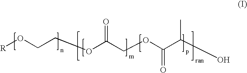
[R]OCCOC(COC(C(O)C)=O)=O
